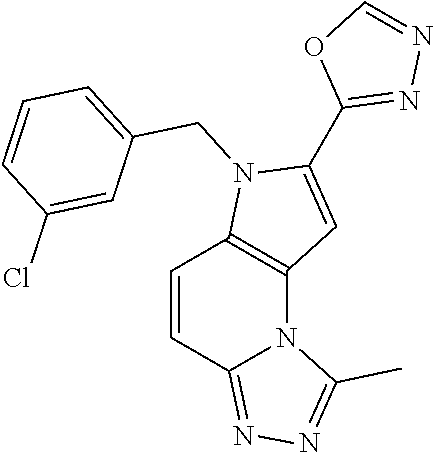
C1=CC2=NN=C(C)N2C2=C1N(CC1=CC=CC(Cl)=C1)C(C1=NN=CO1)=C2
